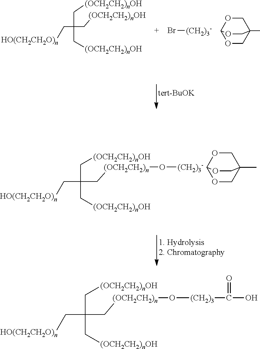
C(C(C[(OCH2CH2)n]O[(CH2)3]C(O)=O)(C[(OCH2CH2)nOH])C[(OCH2CH2)nOH])[HO(CH2CH2O)n].O1CC2(C)COC1OC2.C(C(C[(OCH2CH2)nOH])(C[(OCH2CH2)nOH])C[(OCH2CH2)nOH])[HO(CH2CH2O)n].Br[(CH2)3-].O1CC2(C)COC1OC2.C(C(C[(OCH2CH2)n]O[(CH2)3-])(C[(OCH2CH2)nOH])C[(OCH2CH2)nOH])[HO(CH2CH2O)n]
